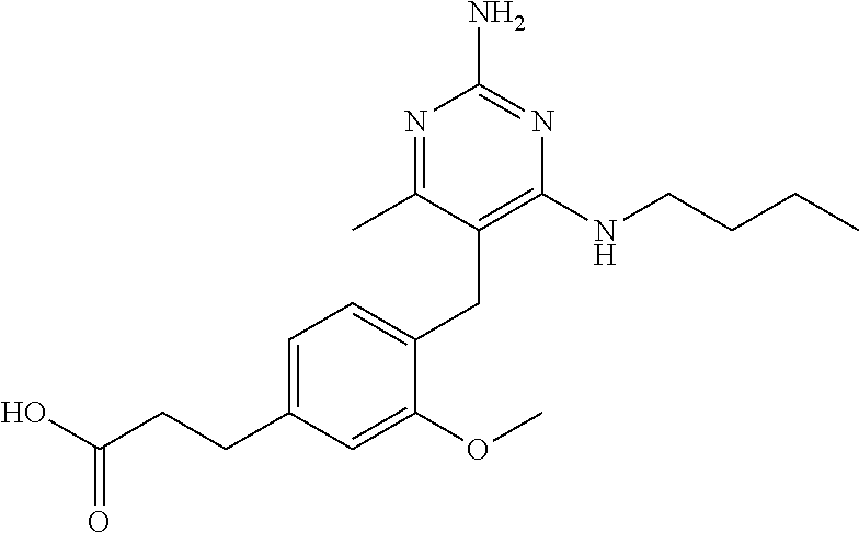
C1=C(CCC(O)=O)C=C(OC)C(CC2=C(NCCCC)N=C(N)N=C2C)=C1
